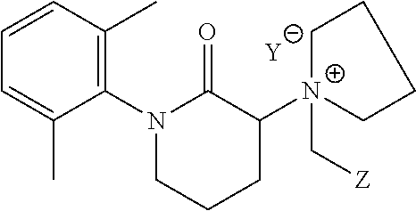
C1=C(C)C(N2C(=O)C([N+]3(C[Z])CCCC3)CCC2)=C(C)C=C1.[Y]
